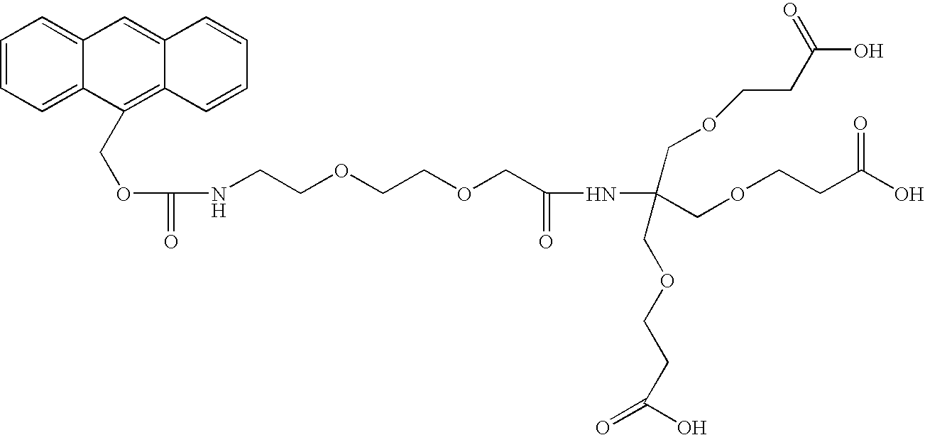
C1=CC=C2C(=C1)C=C1C(=C2COC(=O)NCCOCCOCC(NC(COCCC(O)=O)(COCCC(=O)O)COCCC(O)=O)=O)C=CC=C1
